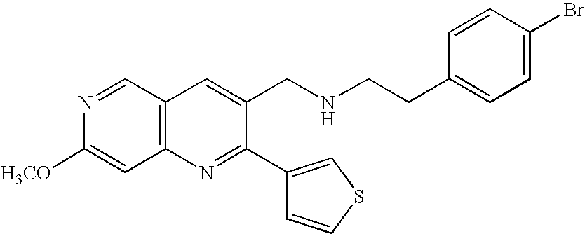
N1=CC2=C(C=C1[H3CO])N=C(C1=CSC=C1)C(CNCCC1=CC=C(Br)C=C1)=C2
